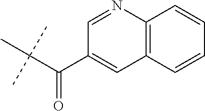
C1(C(C(C)(C)C)=O)=CC2=C(N=C1)C=CC=C2
